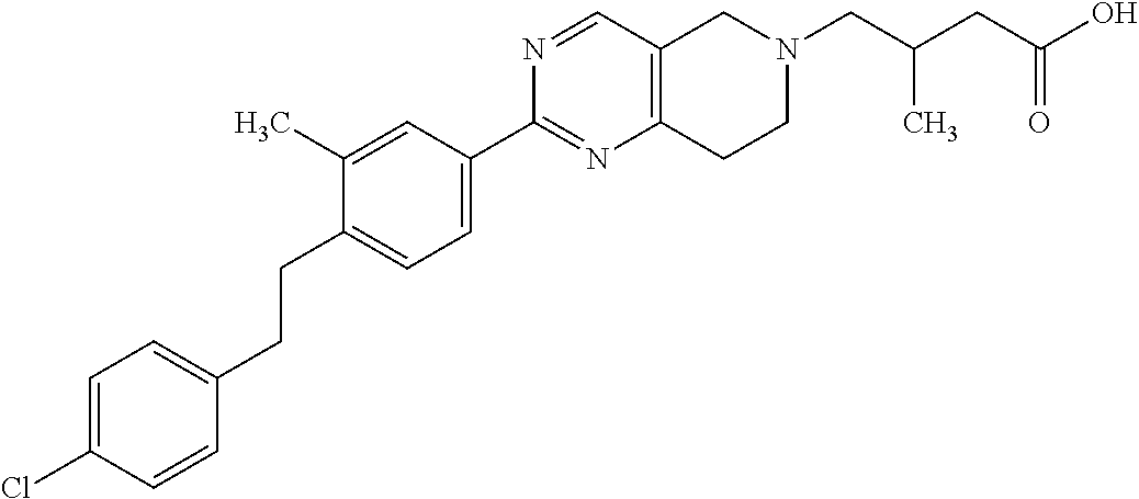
C1=C(Cl)C=CC(CCC2=CC=C(C3=NC4=C(C=N3)CN(CC(CC(O)=O)C)CC4)C=C2C)=C1
